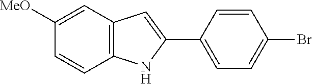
C12=C(C=C([MeO])C=C1)C=C(C1=CC=C(Br)C=C1)N2
